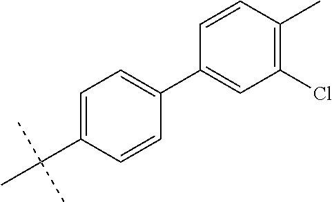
C1(C2=CC(Cl)=C(C)C=C2)=CC=C(C(C)(C)C)C=C1
